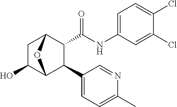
N(C(=O)C1C(C2=CC=C(C)N=C2)C2C(O)CC1O2)C1=CC=C(Cl)C(Cl)=C1
